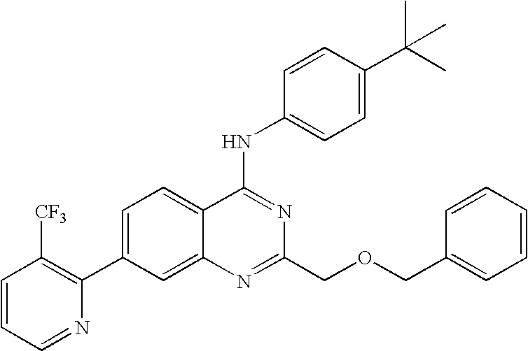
C1=CC=NC(C2=CC=C3C(=C2)N=C(COCC2=CC=CC=C2)N=C3NC2=CC=C(C(C)(C)C)C=C2)=C1[CF3]
